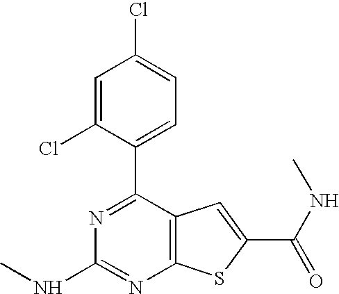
C1=C(Cl)C(C2=NC(NC)=NC3=C2C=C(C(NC)=O)S3)=CC=C1Cl
